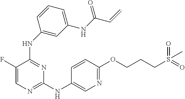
N(C1=NC(NC2=CN=C(OCCCS(=O)(=O)C)C=C2)=NC=C1F)C1=CC(NC(C=C)=O)=CC=C1
